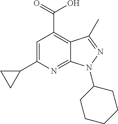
C1=C(C2CC2)N=C2C(=C1C(=O)O)C(C)=NN2C1CCCCC1
